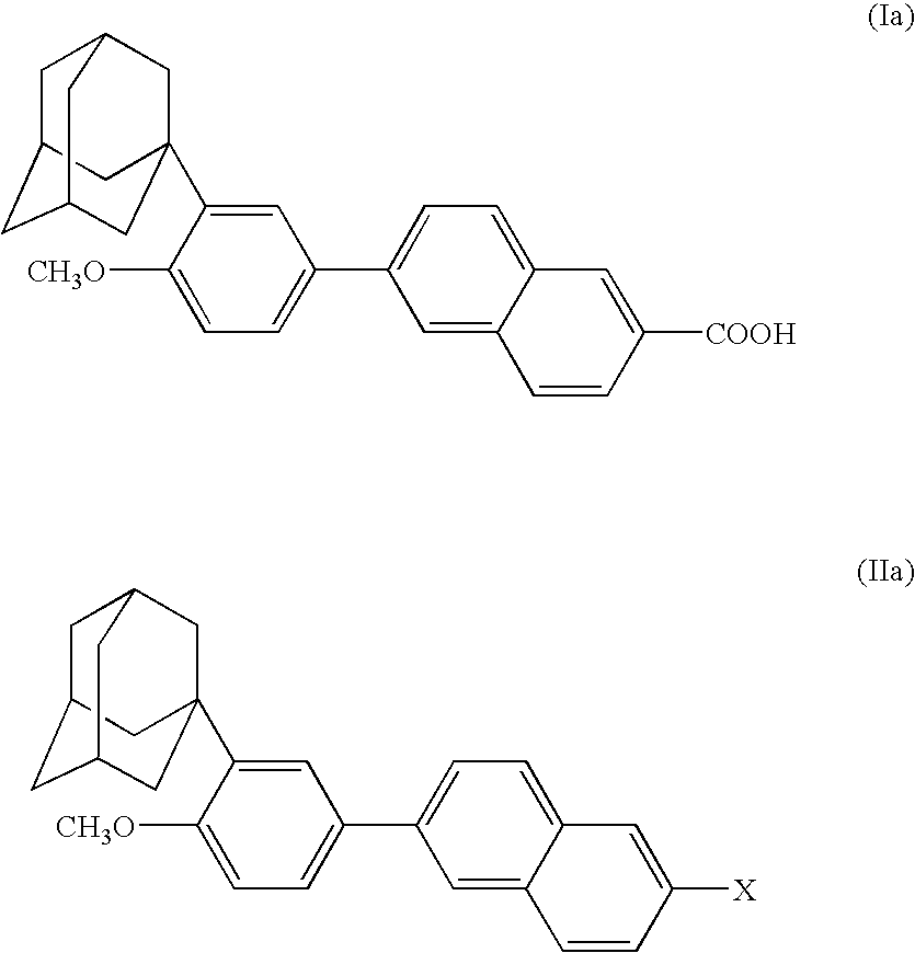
C1C2CC3CC(C4=CC(C5=CC=C6C(=C5)C=CC([COOH])=C6)=CC=C4[CH3O])(CC1C3)C2.C1C2CC3CC(C4=CC(C5=CC=C6C(=C5)C=CC([X])=C6)=CC=C4[CH3O])(CC1C3)C2
